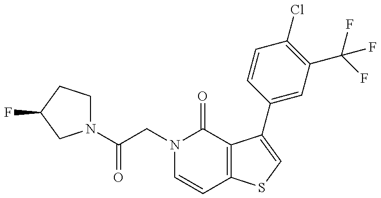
N1(C(CN2C=CC3=C(C2=O)C(C2=CC(C(F)(F)F)=C(Cl)C=C2)=CS3)=O)CCC(F)C1
